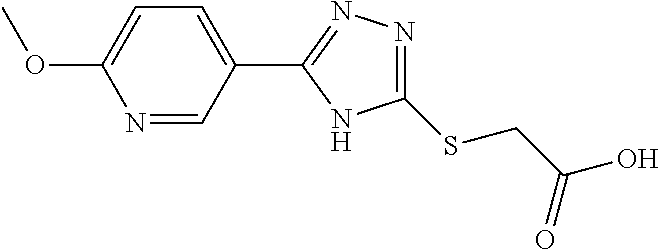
COC1=CC=C(C2=NN=C(SCC(O)=O)N2)C=N1
